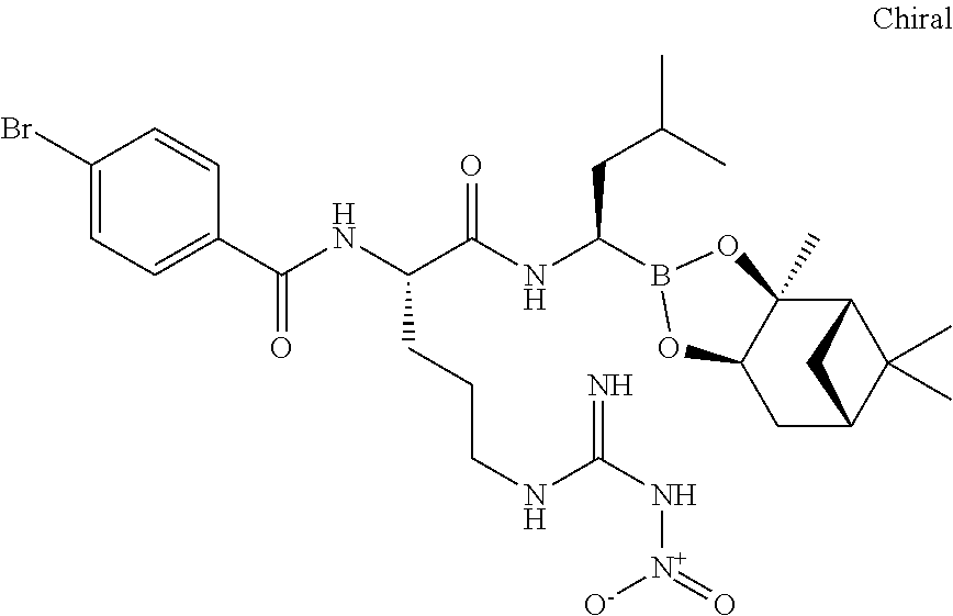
C12C3(C)C(CC(C1(C)C)C2)OB(C(NC(C(NC(C1=CC=C(Br)C=C1)=O)CCCNC(N[N+]([O-])=O)=N)=O)CC(C)C)O3
